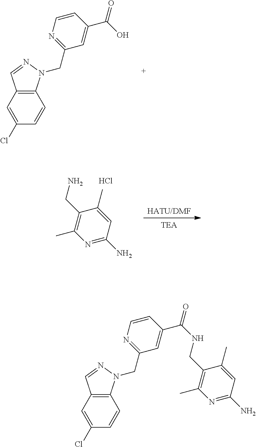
C1(Cl)=CC2=C(C=C1)N(CC1=NC=CC(C(O)=O)=C1)N=C2.N1=C(N)C=C(C)C(CN)=C1C.Cl.[TEA].[HATU/DMF].C1(Cl)=CC2=C(C=C1)N(CC1=NC=CC(C(NCC3=C(C)N=C(N)C=C3C)=O)=C1)N=C2
